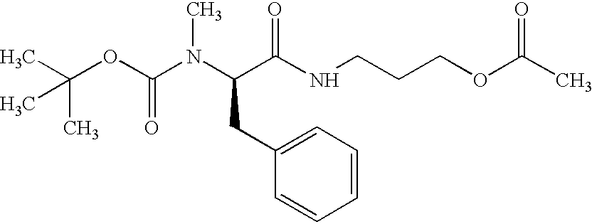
C(OC(N(C(C(NCCCOC(C)=O)=O)CC1=CC=CC=C1)C)=O)(C)(C)C
